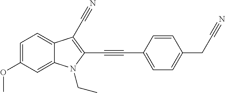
C1=C(OC)C=C2C(=C1)C(C#N)=C(C#CC1=CC=C(CC#N)C=C1)N2CC
